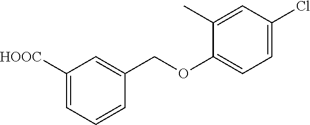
C1([HOOC])=CC=CC(COC2=CC=C(Cl)C=C2C)=C1
